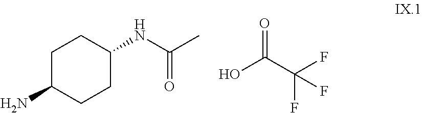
O=C(C(F)(F)F)O.C1C(N)CCC(NC(C)=O)C1
